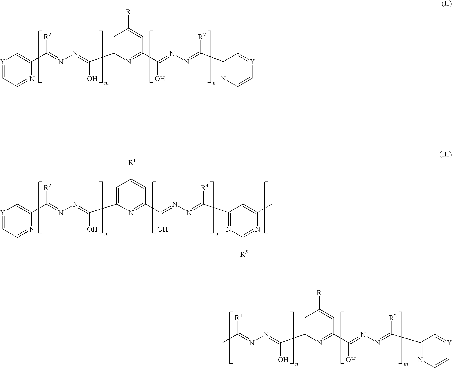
[Y]1=CC=NC(C(=NN=C(C2=CC([R1])=CC(C(=NN=C(C3=NC=C[Y]=C3)[R2])O)=N2)O)[R2])=C1.[Y]1=CC=NC(C(=NN=C(C2=CC([R1])=CC(C(=NN=C(C3=NC([R5])=NC(C)=C3)[R4])O)=N2)O)[R2])=C1.C(=NN=C(C1=CC([R1])=CC(C(=NN=C(C2=NC=C[Y]=C2)[R2])O)=N1)O)([R4])C
